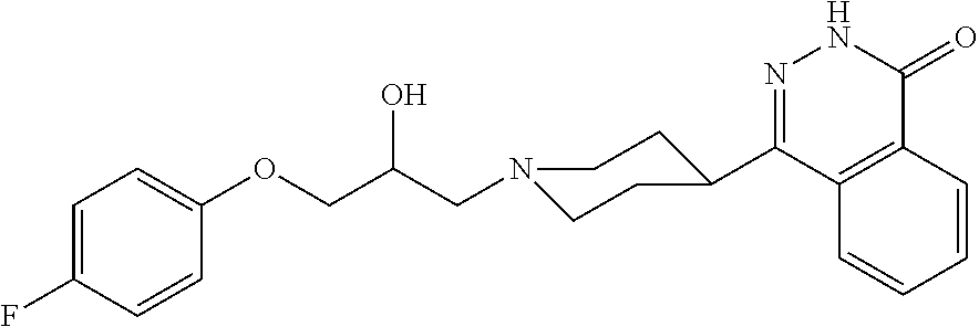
C1(C2CCN(CC(COC3=CC=C(F)C=C3)O)CC2)=NNC(=O)C2=C1C=CC=C2
